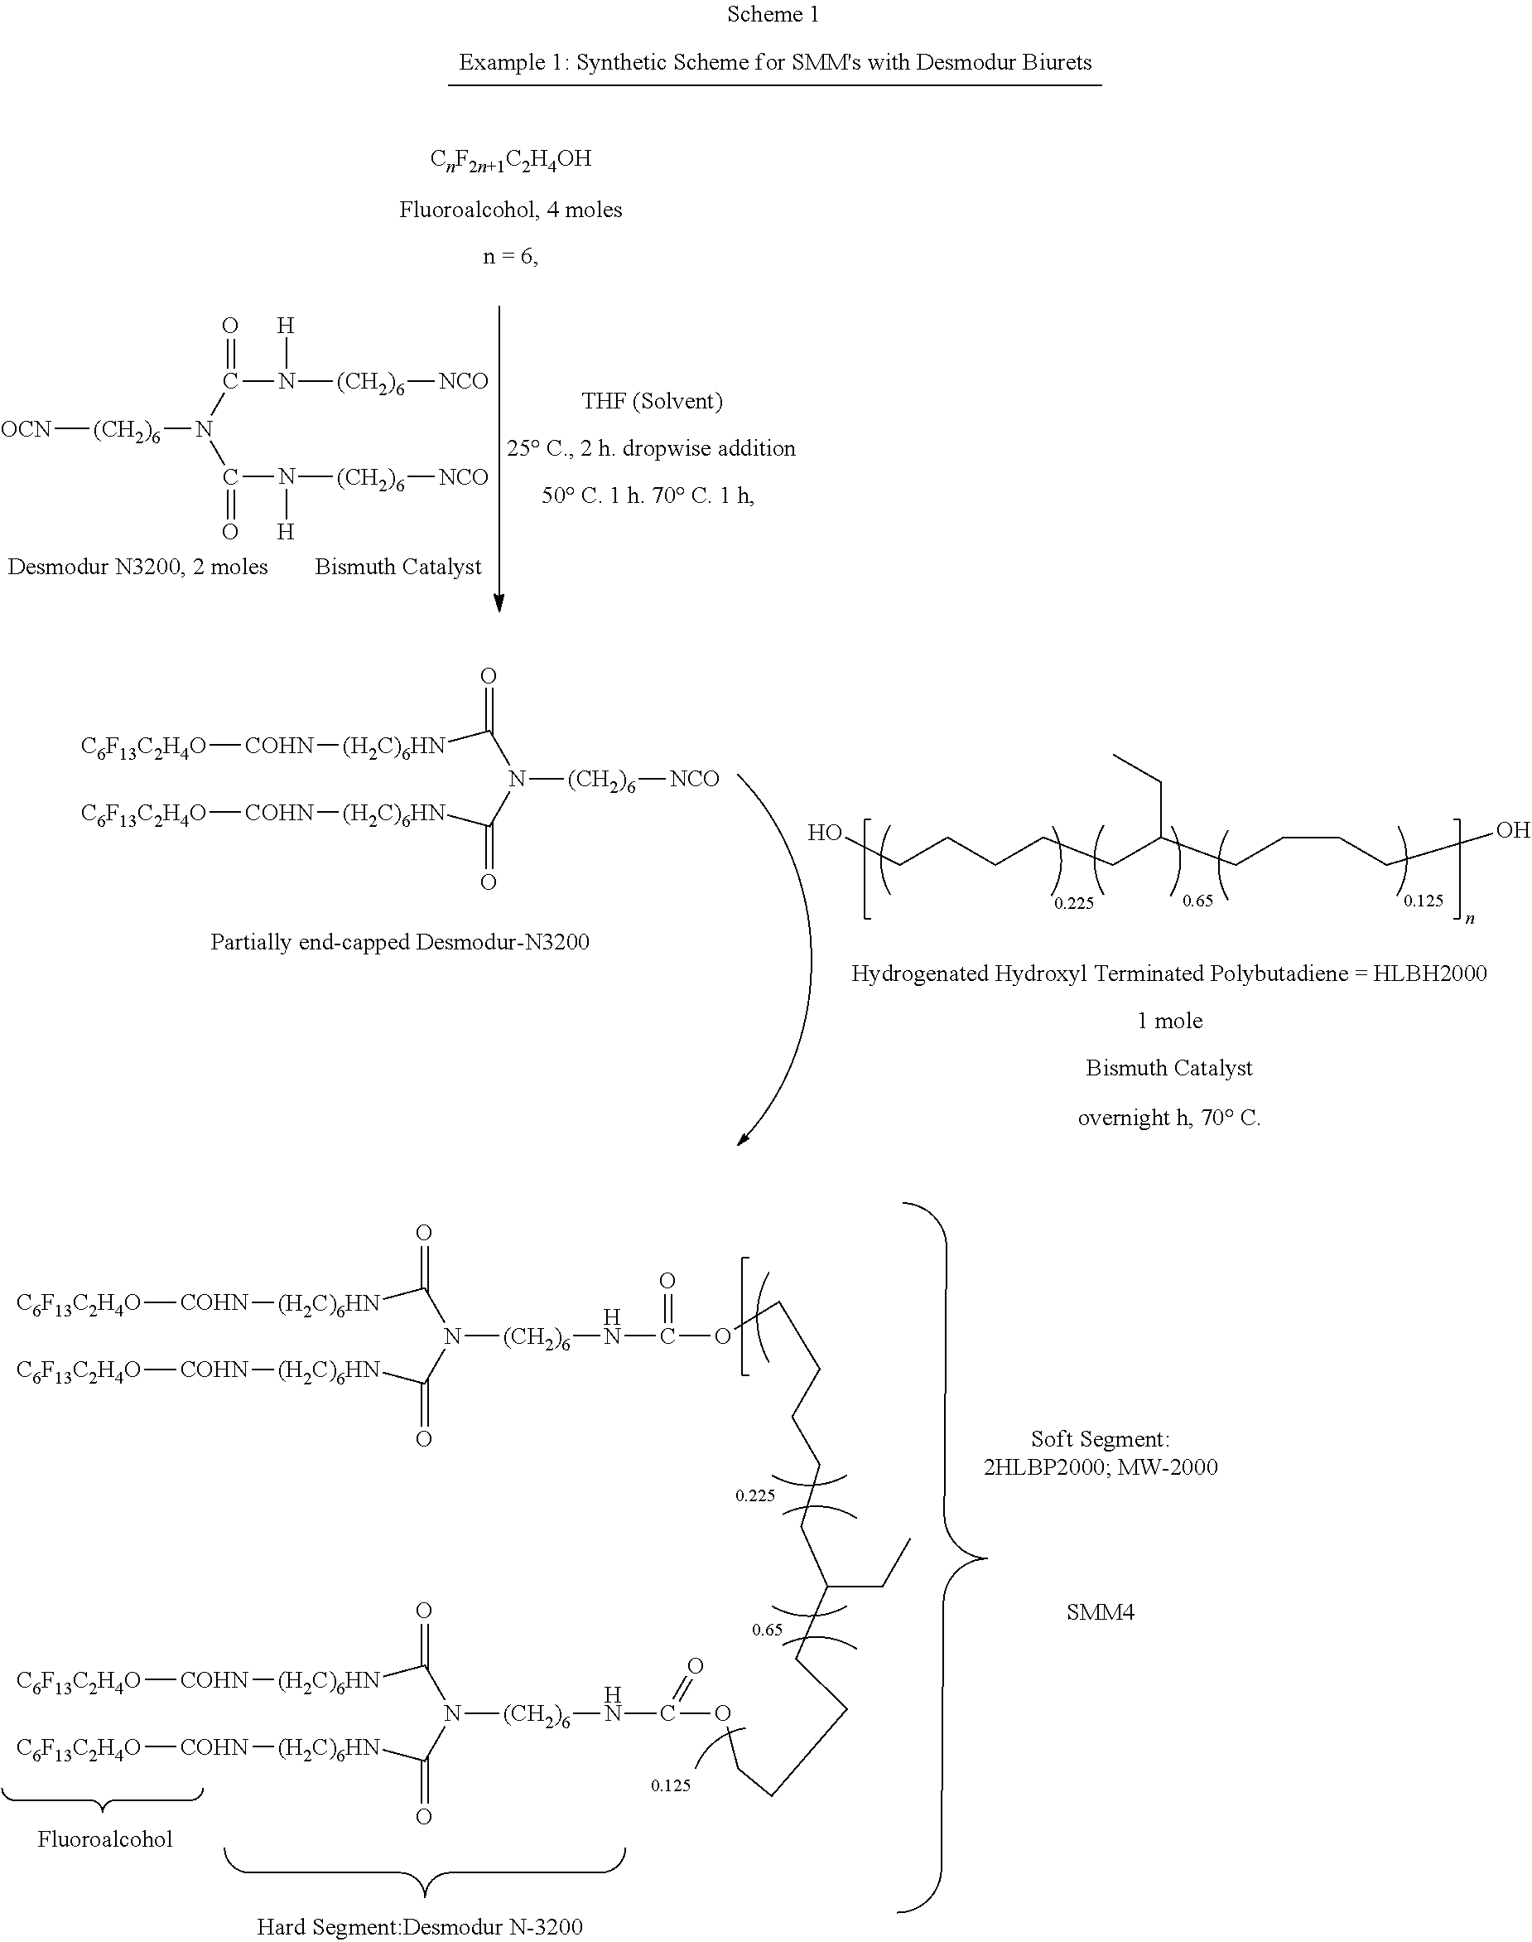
OCCCCCC(CCCCO)CC.O=C(N(C(=O)[(H2C)6HN][COHN][C6F13C2H4O])[(CH2)6][NCO])[(H2C)6HN][COHN][C6F13C2H4O].O=C(N(C(=O)[(H2C)6HN][COHN][C6F13C2H4O])[(CH2)6]NC(=O)OCCCCCC(CC)CCCCOC(N[(CH2)6]N(C(=O)[(H2C)6HN][COHN][C6F13C2H4O])C(=O)[(H2C)6HN][COHN][C6F13C2H4O])=O)[(H2C)6HN][COHN][C6F13C2H4O].[SMM4].[OCN][(CH2)6]N(C(=O)N([H])[(CH2)6][NCO])C(=O)N([H])[(CH2)6][NCO]
